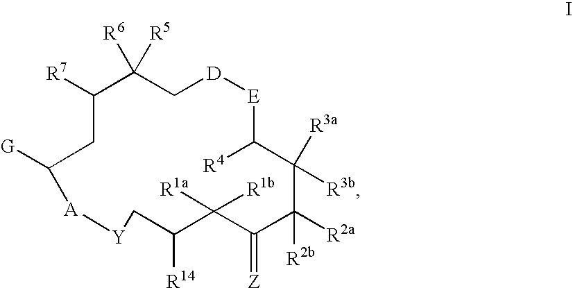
[R7]C1C([R6])([R5])C[D][E]C([R4])C([R3a])([R3b])C([R2a])([R2b])C(=[Z])C([R1a])([R1b])C([R14])C[Y][A]C([G])C1
